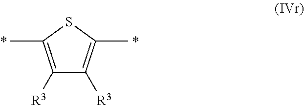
C1([R3])=C(C)SC(C)=C1[R3].*.*
